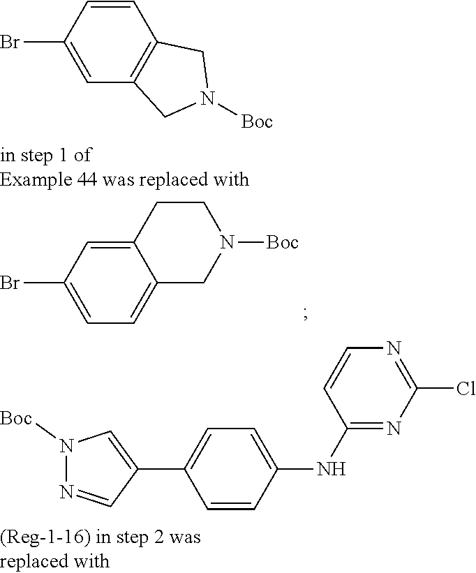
C1=CC(NC2=NC(Cl)=NC=C2)=CC=C1C1=CN([Boc])N=C1.C12=CC(Br)=CC=C1CN([Boc])CC2.C1=CC(Br)=CC2=C1CN([Boc])C2
